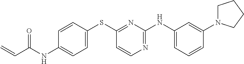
C1=CC(SC2=NC(NC3=CC=CC(N4CCCC4)=C3)=NC=C2)=CC=C1NC(C=C)=O
